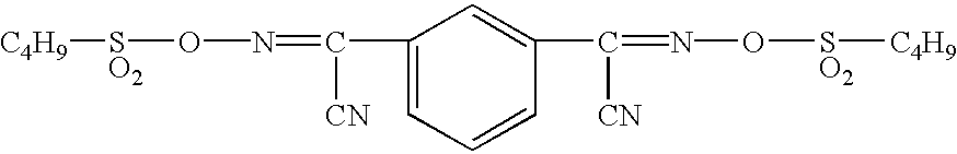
[C4H9][SO2]ON=C(C1=CC=CC(C(=NO[SO2][C4H9])[CN])=C1)[CN]
